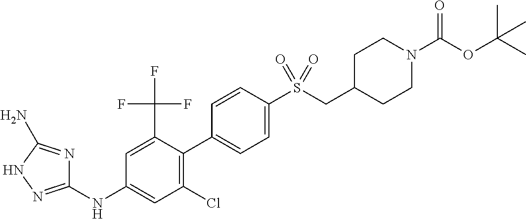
C1(NC2=CC(Cl)=C(C3=CC=C(S(CC4CCN(C(OC(C)(C)C)=O)CC4)(=O)=O)C=C3)C(C(F)(F)F)=C2)=NNC(N)=N1
